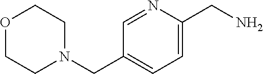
O1CCN(CC2=CC=C(CN)N=C2)CC1
